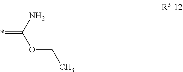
*=C(N)OCC
